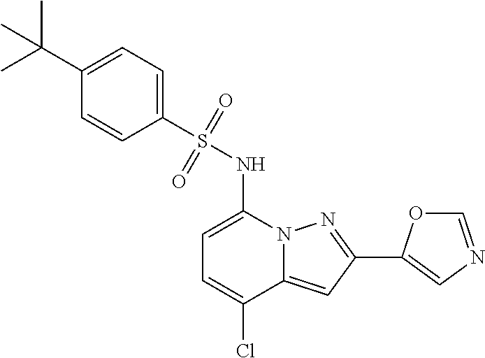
C1=C(NS(C2=CC=C(C(C)(C)C)C=C2)(=O)=O)N2C(=CC(C3=CN=CO3)=N2)C(Cl)=C1
